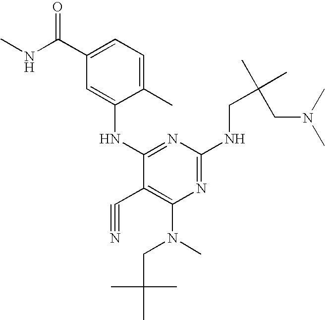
N1=C(NCC(C)(C)CN(C)C)N=C(NC2=CC(C(NC)=O)=CC=C2C)C(C#N)=C1N(C)CC(C)(C)C
